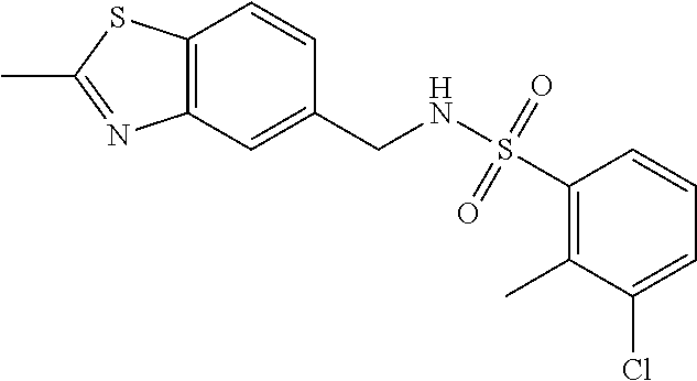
C1=CC2=C(C=C1CNS(=O)(=O)C1=C(C)C(Cl)=CC=C1)N=C(C)S2
